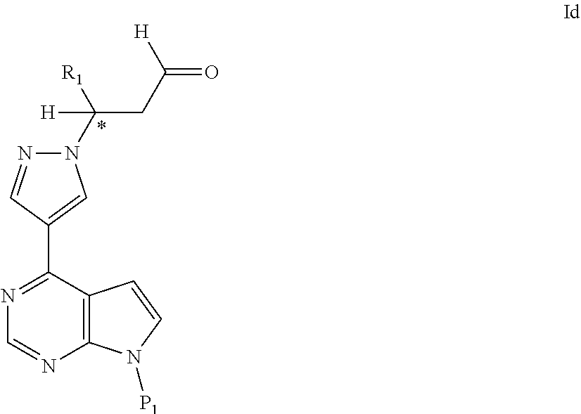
N1=C(C2=CN(C([R1])(CC(=O)[H])[H])N=C2)C2=C(N=C1)N([P1])C=C2
